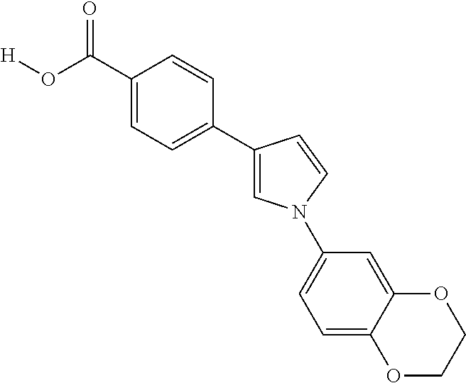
C1(C(O[H])=O)=CC=C(C2=CN(C3=CC=C4C(=C3)OCCO4)C=C2)C=C1
